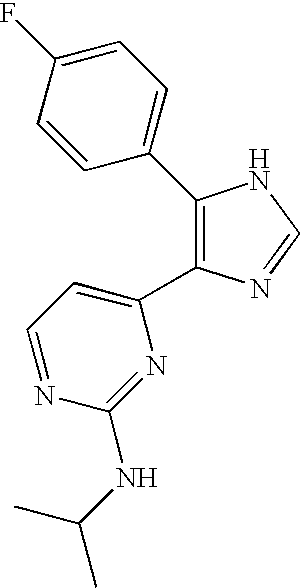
C1(C2=CC=C(F)C=C2)=C(C2=CC=NC(NC(C)C)=N2)N=CN1
